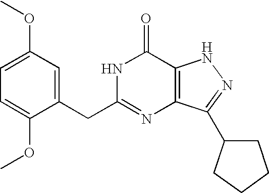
C1=C(CC2=NC3=C(C(=O)N2)NN=C3C2CCCC2)C(OC)=CC=C1OC
